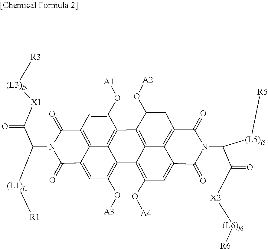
C12=C3C(=C(O[A4])C=C4C3=C(C=C1O[A2])C(=O)N(C([(L5)l5][R5])C([X2][(L6)l6][R6])=O)C4=O)C1=C(O[A3])C=C3C4=C(C=C(O[A1])C2=C14)C(=O)N(C(C([X1][(L3)l3][R3])=O)[(L1)l1][R1])C3=O
